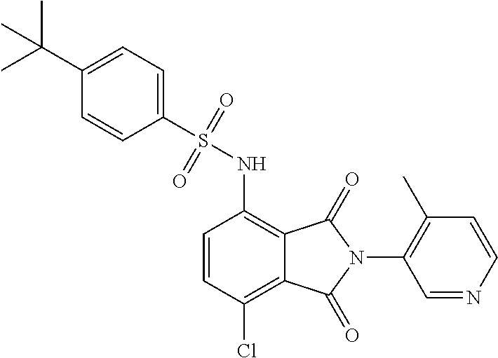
C1=CC(Cl)=C2C(=C1NS(=O)(=O)C1=CC=C(C(C)(C)C)C=C1)C(=O)N(C1=C(C)C=CN=C1)C2=O
